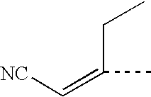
[NC]C=C(C)CC
